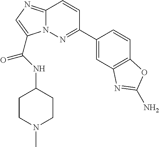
C1=C(C2=NN3C(=NC=C3C(=O)NC3CCN(C)CC3)C=C2)C=CC2=C1N=C(N)O2
